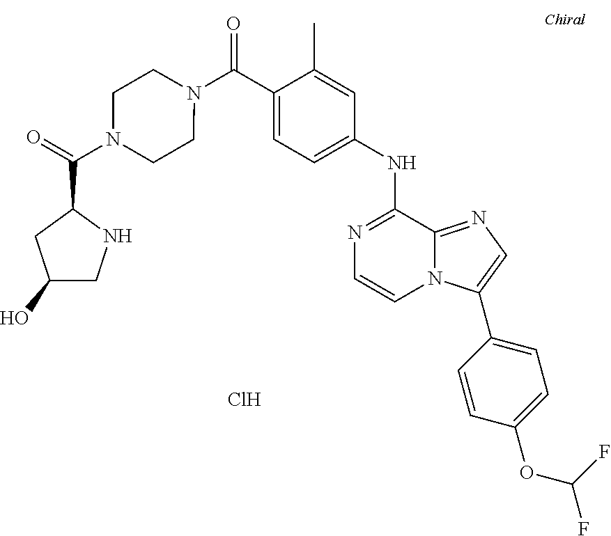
N1=C(NC2=CC=C(C(=O)N3CCN(C(C4CC(O)CN4)=O)CC3)C(C)=C2)C2=NC=C(C3=CC=C(OC(F)F)C=C3)N2C=C1.Cl
